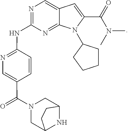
N1=C(NC2=NC=C3C(=N2)N(C2CCCC2)C(C(=O)N(C)C)=C3)C=CC(C(=O)N2CC3NC(C2)CC3)=C1
